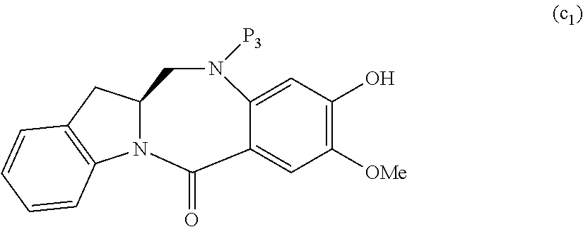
C1(=O)C2=CC([OMe])=C(O)C=C2N([P3])CC2N1C1=C(C2)C=CC=C1
